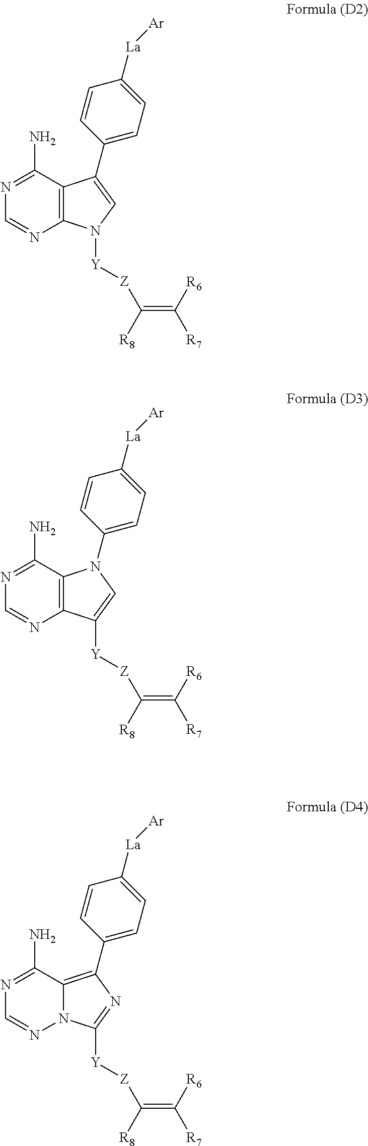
C12=C(C(N)=NC=N1)C(C1=CC=C([La][Ar])C=C1)=CN2[Y][Z]C(=C([R7])[R6])[R8].C12=C(C(N)=NC=N1)N(C1=CC=C([La][Ar])C=C1)C=C2[Y][Z]C(=C([R7])[R6])[R8].N12C(=C(C3=CC=C([La][Ar])C=C3)N=C1[Y][Z]C(=C([R7])[R6])[R8])C(N)=NC=N2
